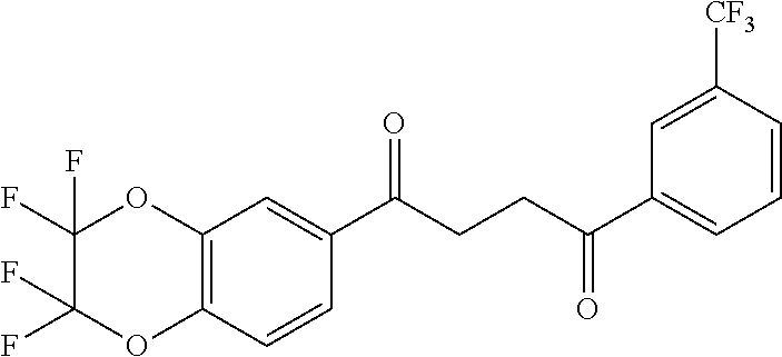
C12=C(C=CC(C(CCC(C3=CC=CC([CF3])=C3)=O)=O)=C1)OC(F)(F)C(F)(F)O2
